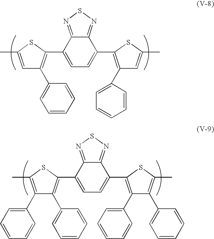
C1=C(C2=C(C3=CC=CC=C3)C=C(C)S2)C2=NSN=C2C(C2=C(C3=CC=CC=C3)C=C(C)S2)=C1.C1=C(C2=C(C3=CC=CC=C3)C(C3=CC=CC=C3)=C(C)S2)C2=NSN=C2C(C2=C(C3=CC=CC=C3)C(C3=CC=CC=C3)=C(C)S2)=C1
